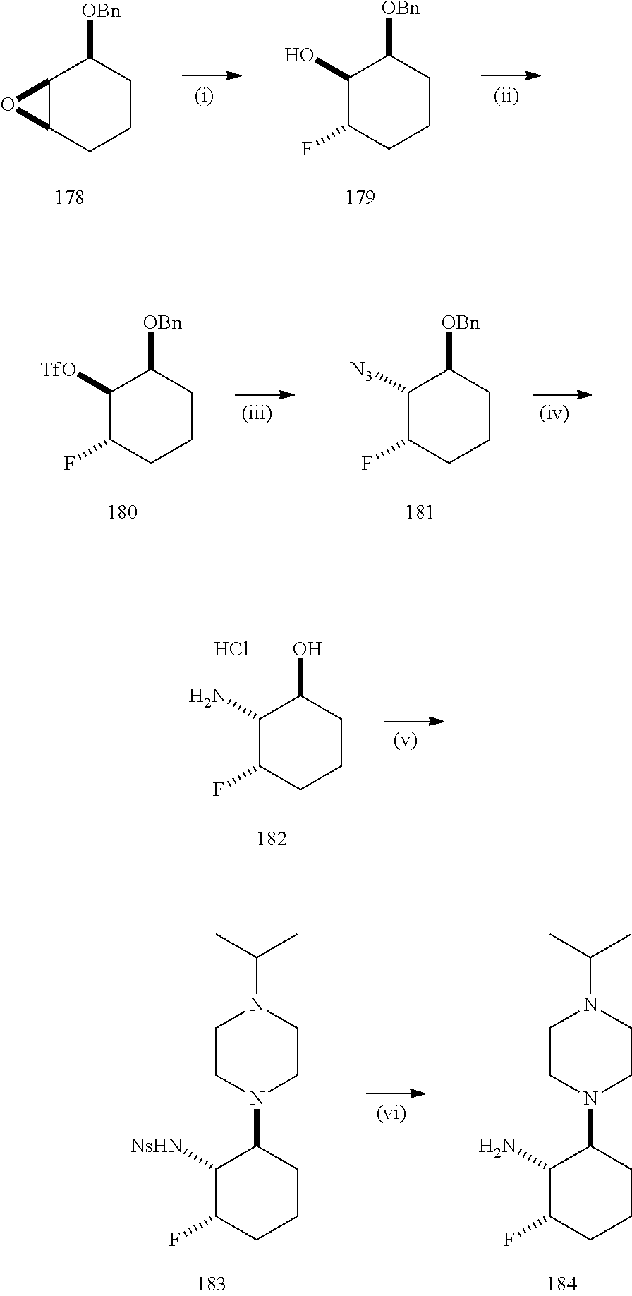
C1([NsHN])C(F)CCCC1N1CCN(C(C)C)CC1.C1(N)C(F)CCCC1N1CCN(C(C)C)CC1.C1(O)C(F)CCCC1[OBn].C12C(CCCC1[OBn])O2.C1([TfO])C(F)CCCC1[OBn].C1([N3])C(F)CCCC1[OBn].C1(N)C(F)CCCC1O.Cl
